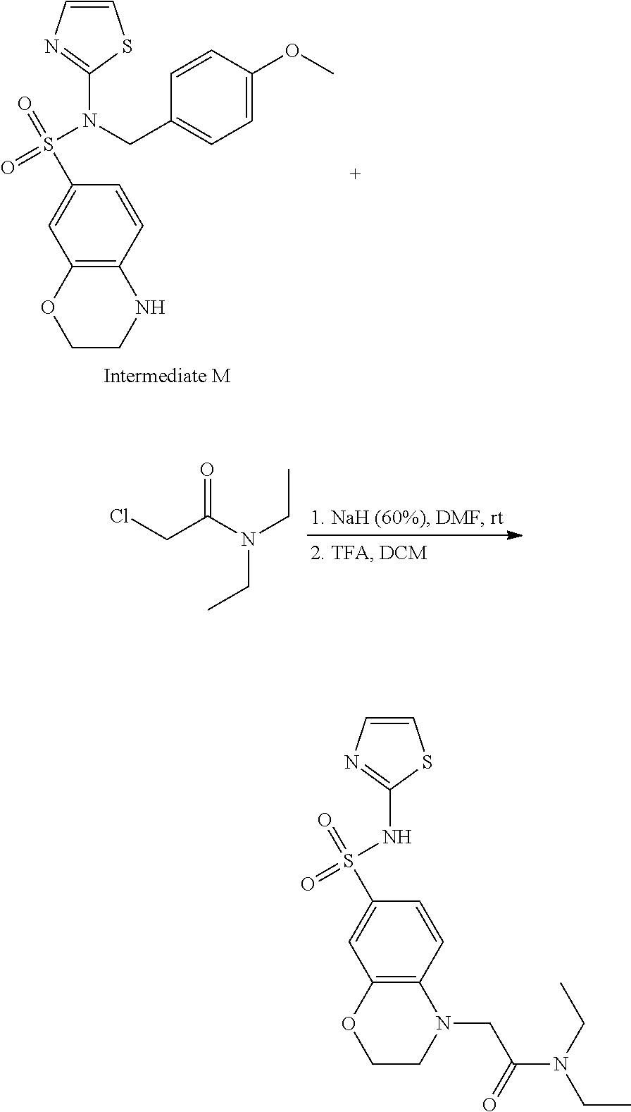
C12=C(C=CC(S(=O)(N(CC3=CC=C(OC)C=C3)C3=NC=CS3)=O)=C1)NCCO2.C(C(N(CC)CC)=O)Cl.C12=C(C=CC(S(=O)(NC3=NC=CS3)=O)=C1)N(CC(=O)N(CC)CC)CCO2
